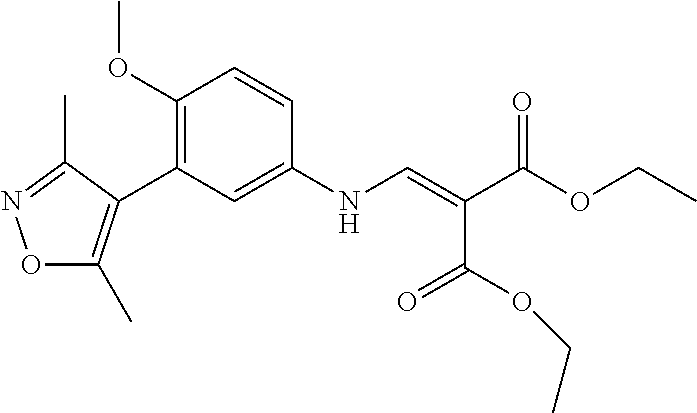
C1(OC)=C(C2=C(C)ON=C2C)C=C(NC=C(C(OCC)=O)C(OCC)=O)C=C1
